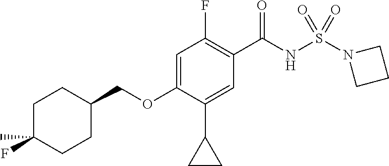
C1(F)=C(C(NS(N2CCC2)(=O)=O)=O)C=C(C2CC2)C(OCC2CCC(C)(F)CC2)=C1
